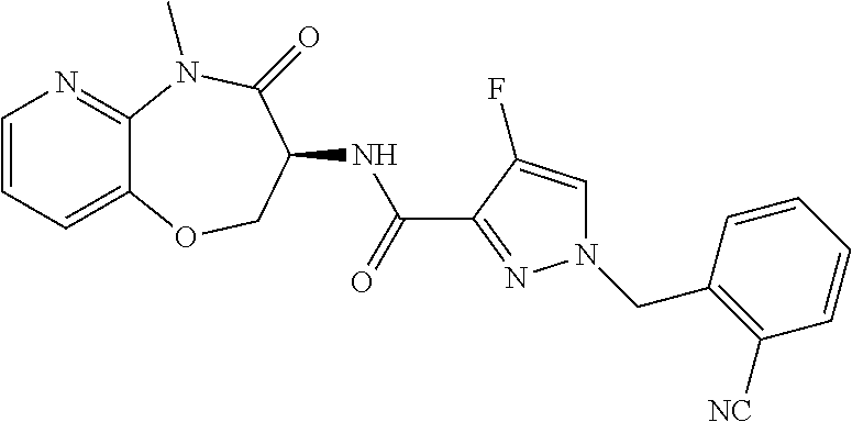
C1=CC=C2C(=N1)N(C)C(=O)C(NC(C1=NN(CC3=C([NC])C=CC=C3)C=C1F)=O)CO2
